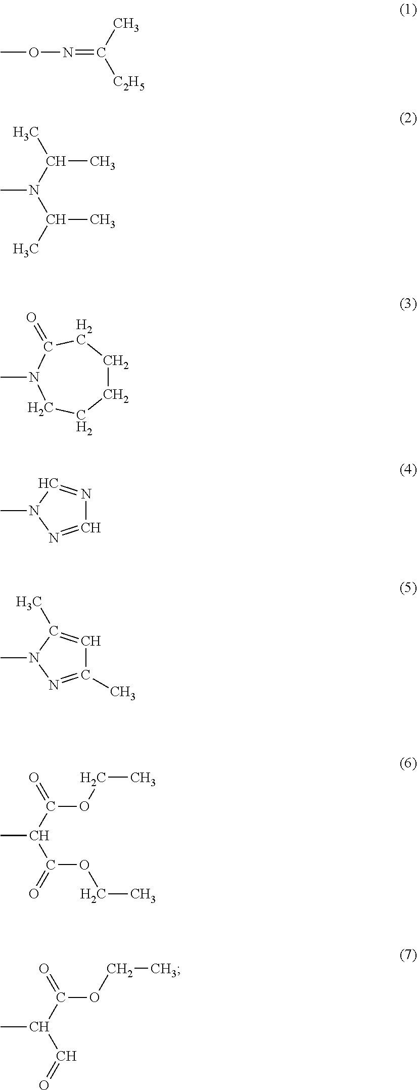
CON=C([C2H5])C.CN(C(C)C)C(C)C.C1CCC(=O)N(C)CC1.C1=NN(C)C=N1.C1(C)=NN(C)C(C)=C1.CC(C(=O)OCC)C(=O)OCC.CC(C(=O)OCC)C=O
